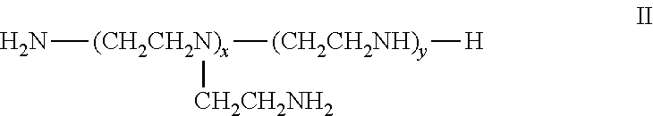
N[(CH2CH2N)x]([(CH2CH2NH)y][H])[CH2CH2NH2]
